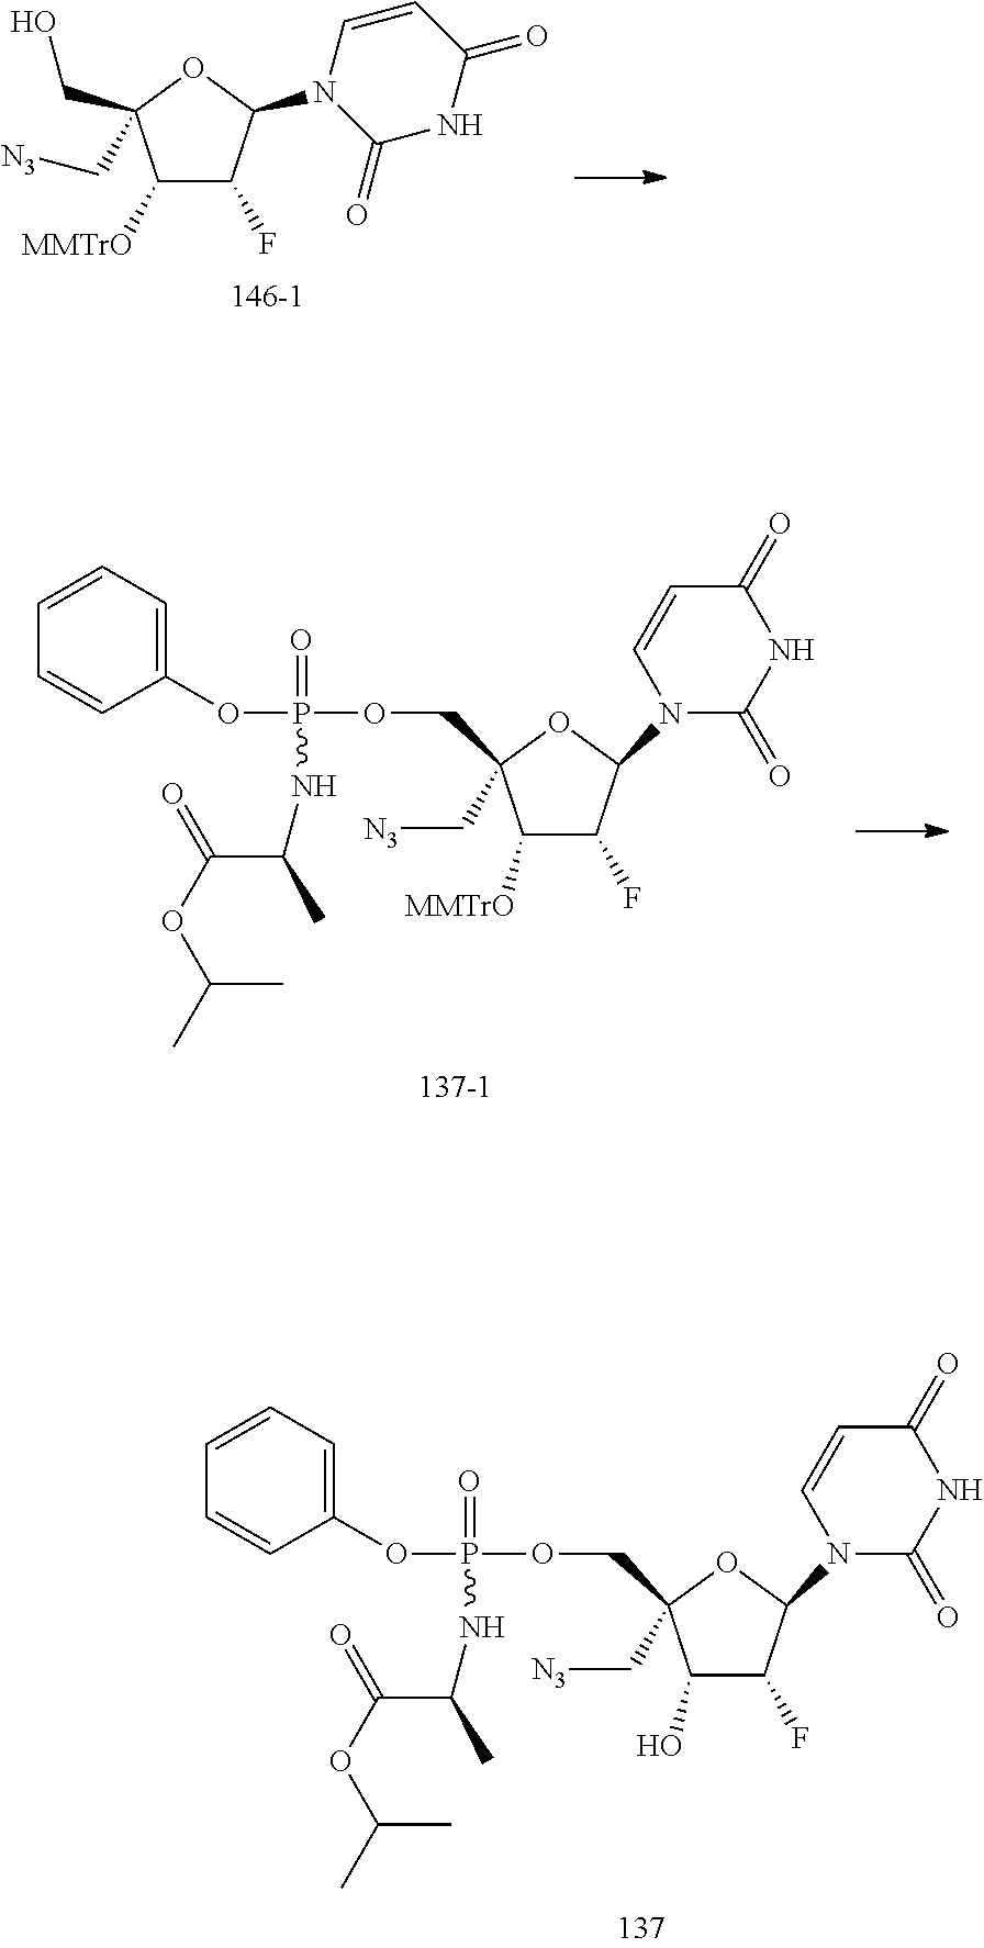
C1([MMTrO])C(F)C(N2C(=O)NC(=O)C=C2)OC1(C[N3])CO.C1([MMTrO])C(F)C(N2C(=O)NC(=O)C=C2)OC1(C[N3])COP(=O)(OC1=CC=CC=C1)NC(C(=O)OC(C)C)C.C1(O)C(F)C(N2C(=O)NC(=O)C=C2)OC1(C[N3])COP(=O)(OC1=CC=CC=C1)NC(C(=O)OC(C)C)C
